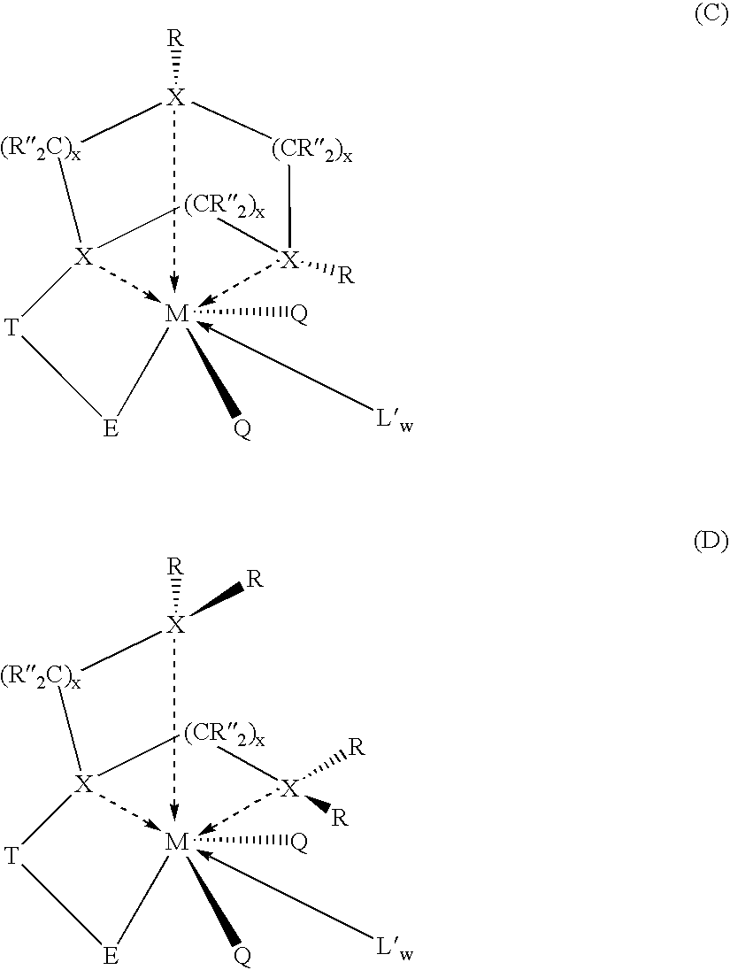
[R][X]1[(R2C)x][X]([T][E][M]([Q])([Q])-[Lw])[(CR2)x][X]([R])[(CR2)x]1.[R][X]([(R2C)x][X]([(CR2)x][X]([R])[R])[T][E][M]([Q])([Q])-[Lw])[R]
